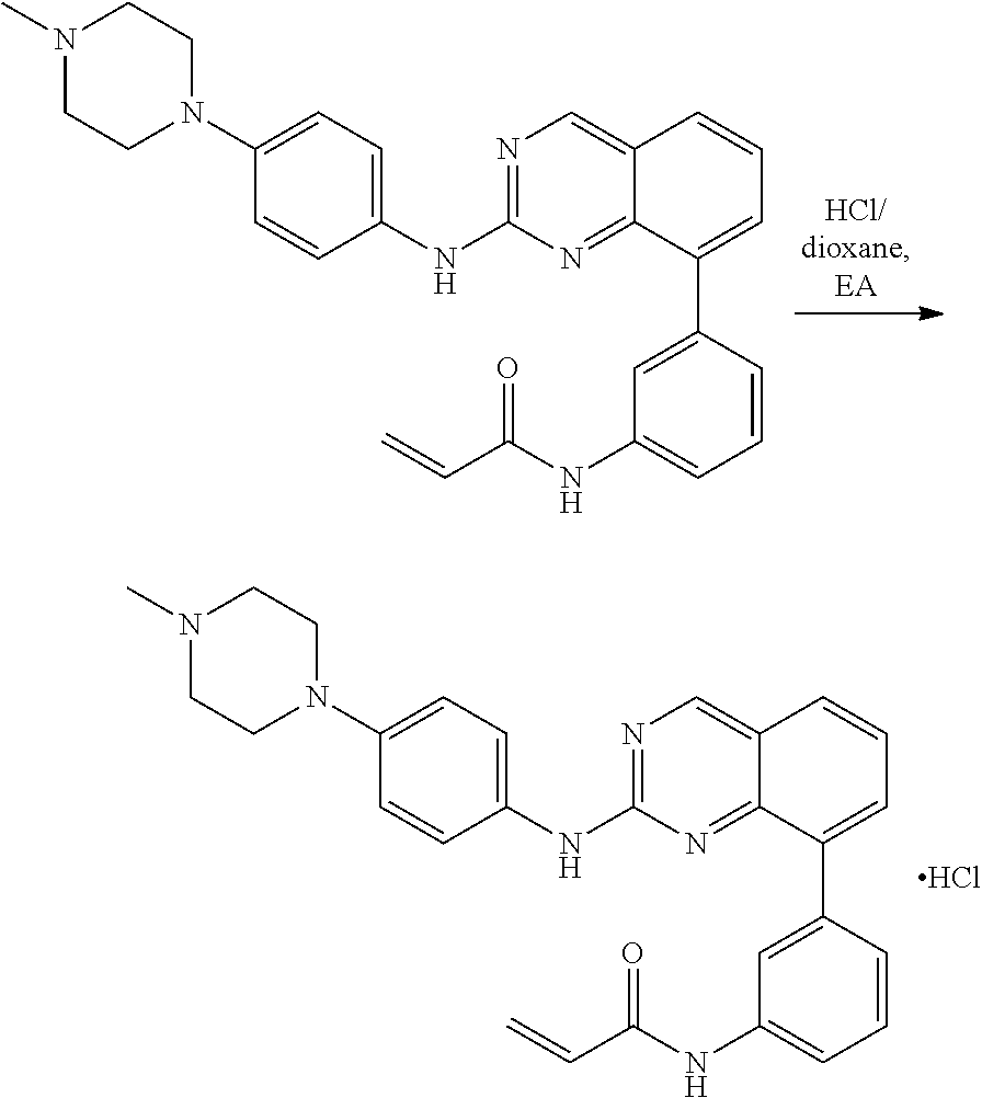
N1=C(NC2=CC=C(N3CCN(C)CC3)C=C2)N=C2C(=C1)C=CC=C2C1=CC(NC(C=C)=O)=CC=C1.Cl.N1=C(NC2=CC=C(N3CCN(C)CC3)C=C2)N=C2C(=C1)C=CC=C2C1=CC(NC(C=C)=O)=CC=C1
